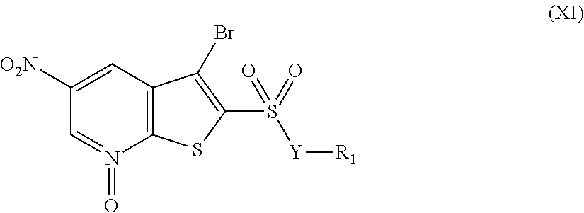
C12=C(C=C([O2N])C=N1=O)C(Br)=C(S([Y][R1])(=O)=O)S2
